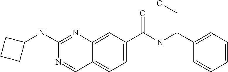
C1(NC2=NC3=CC(C(NC(C4=CC=CC=C4)CO)=O)=CC=C3C=N2)CCC1
